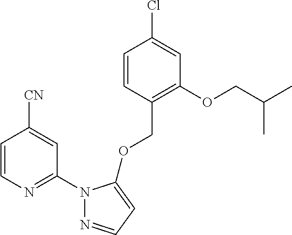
C1=CC(COC2=CC=NN2C2=NC=CC([CN])=C2)=C(OCC(C)C)C=C1Cl
